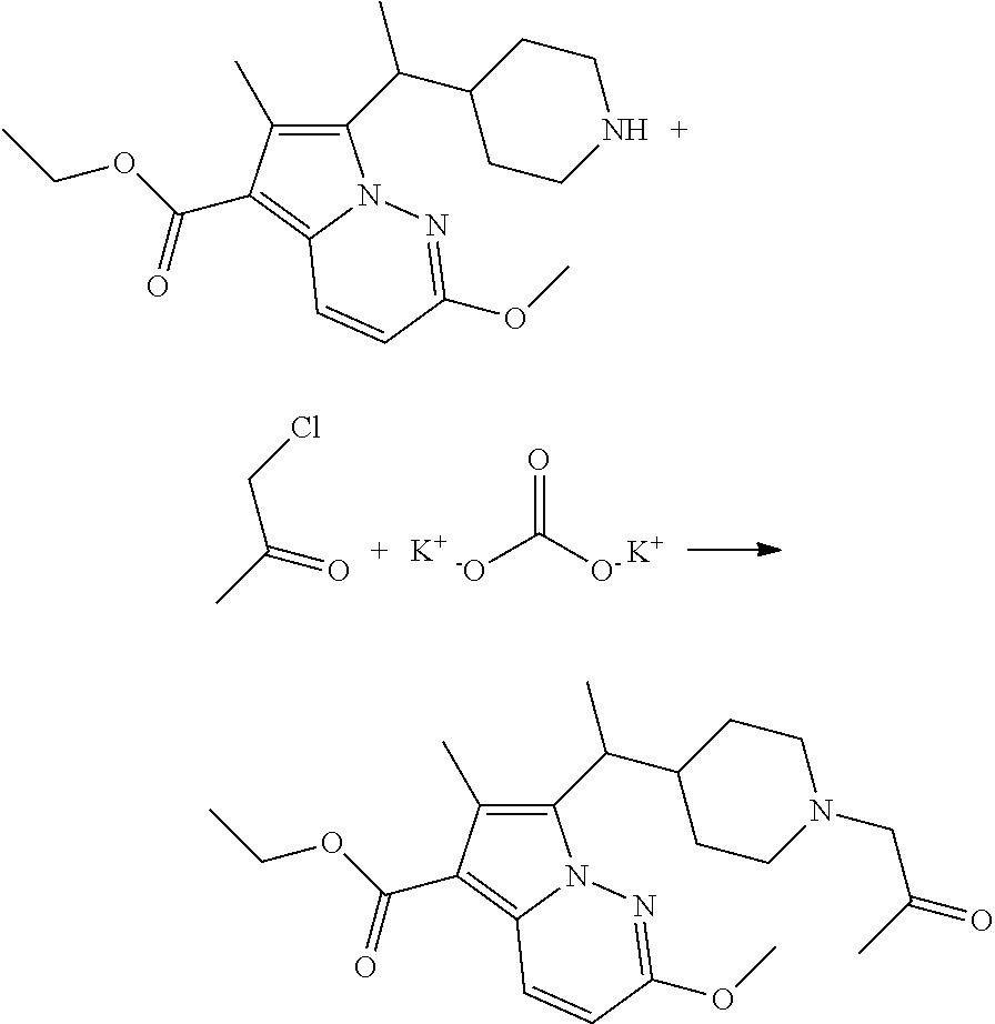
ClCC(C)=O.[-O]C([O-])=O.[K].[K].C1(C(C)C2CCNCC2)=C(C)C(C(=O)OCC)=C2N1N=C(OC)C=C2.C1(C(C)C2CCN(CC(=O)C)CC2)=C(C)C(C(=O)OCC)=C2N1N=C(OC)C=C2
